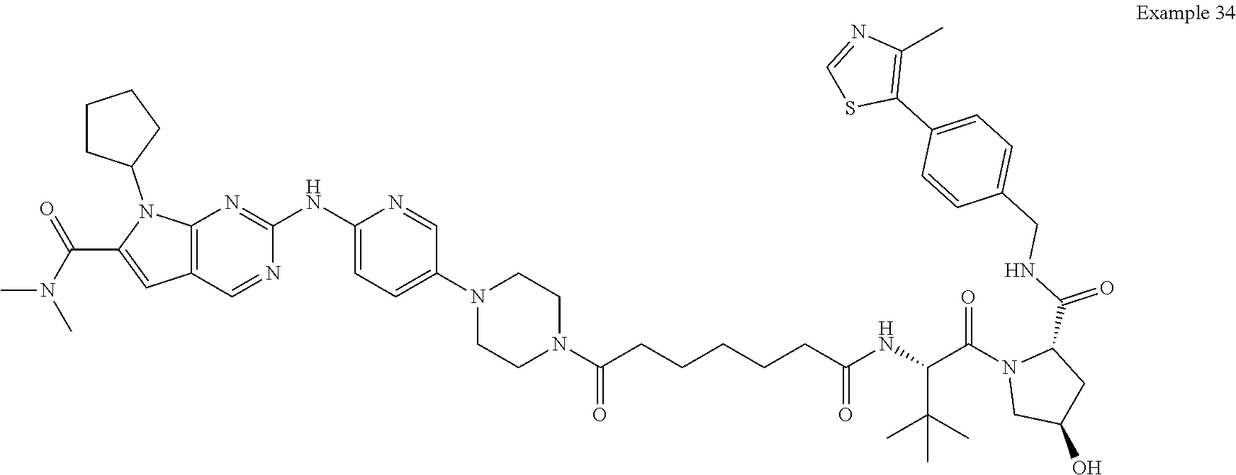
S1C=NC(C)=C1C1=CC=C(CNC(C2N(C(C(NC(CCCCCC(N3CCN(C4=CC=C(NC5=NC6=C(C=C(C(N(C)C)=O)N6C6CCCC6)C=N5)N=C4)CC3)=O)=O)C(C)(C)C)=O)CC(O)C2)=O)C=C1
